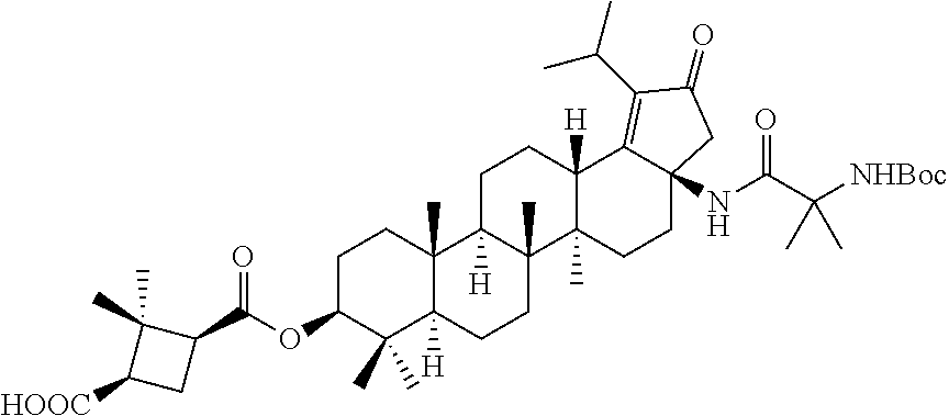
C1C2([H])C(C)(C3(C)C([H])(C1)C1=C(C(C)C)C(=O)CC1(NC(C([NHBoc])(C)C)=O)CC3)CCC1([H])C2(C)CCC(OC(C2C(C)(C)C([HOOC])C2)=O)C1(C)C
